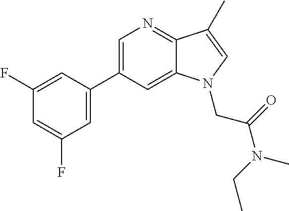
C1=C(C2=CC(F)=CC(F)=C2)C=C2C(=N1)C(C)=CN2CC(N(CC)C)=O
